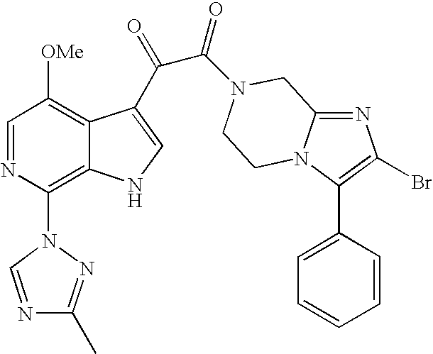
C1=NC(N2N=C(C)N=C2)=C2C(=C1[OMe])C(C(=O)C(=O)N1CC3=NC(Br)=C(C4=CC=CC=C4)N3CC1)=CN2
